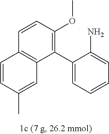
C1(C2=CC=CC=C2N)=C(OC)C=CC2=C1C=C(C)C=C2
